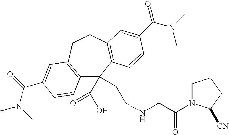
C12=C(CCC3=C(C1(C(O)=O)CCNCC(=O)N1CCCC1[CN])C=CC(C(=O)N(C)C)=C3)C=C(C(N(C)C)=O)C=C2
